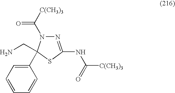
N1=C(NC([C(CH3)3])=O)SC(CN)(C2=CC=CC=C2)N1C([C(CH3)3])=O
